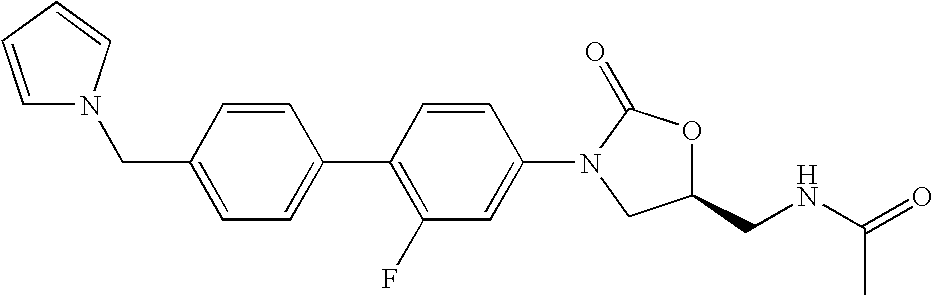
C1(CN2C=CC=C2)=CC=C(C2=C(F)C=C(N3CC(CNC(C)=O)OC3=O)C=C2)C=C1
